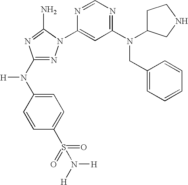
N1=C(N(C2=CC=C(S(=O)(=O)N([H])[H])C=C2)[H])N=C(N)N1C1=CC(N(C2CCNC2)CC2=CC=CC=C2)=NC=N1
